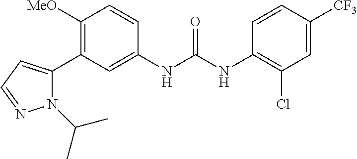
C1([MeO])=C(C2=CC=NN2C(C)C)C=C(NC(NC2=C(Cl)C=C([CF3])C=C2)=O)C=C1
